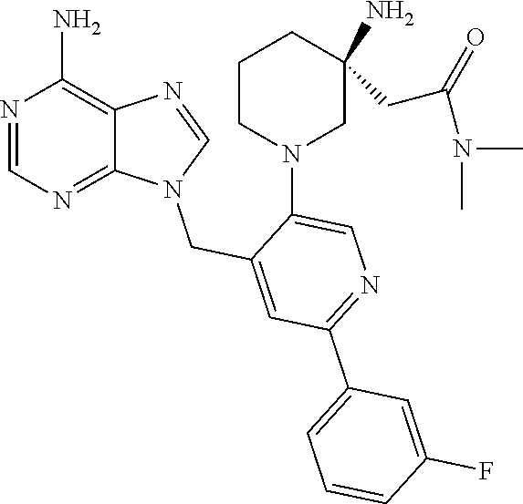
N1=CN(CC2=CC(C3=CC=CC(F)=C3)=NC=C2N2CC(N)(CC(N(C)C)=O)CCC2)C2=NC=NC(N)=C12
